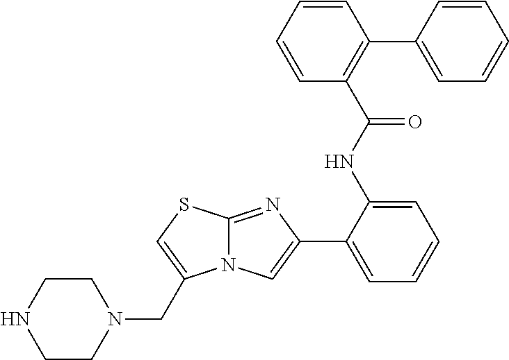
C12=NC(C3=CC=CC=C3NC(C3=C(C4=CC=CC=C4)C=CC=C3)=O)=CN1C(CN1CCNCC1)=CS2
